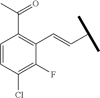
C1=CC(Cl)=C(F)C(C=CC(C)C)=C1C(C)=O
